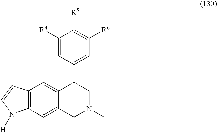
C12=C(C=C3C(=C1)C(C1=CC([R6])=C([R5])C([R4])=C1)CN(C)C3)N([H])C=C2
